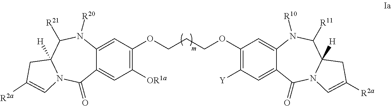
C1([OR1a])=C(OCCCOC2=C([Y])C=C3C(=C2)N([R10])C([R11])C2([H])N(C3=O)C=C([R2a])C2)C=C2C(=C1)C(=O)N1C([H])(C([R21])N2[R20])CC([R2a])=C1
